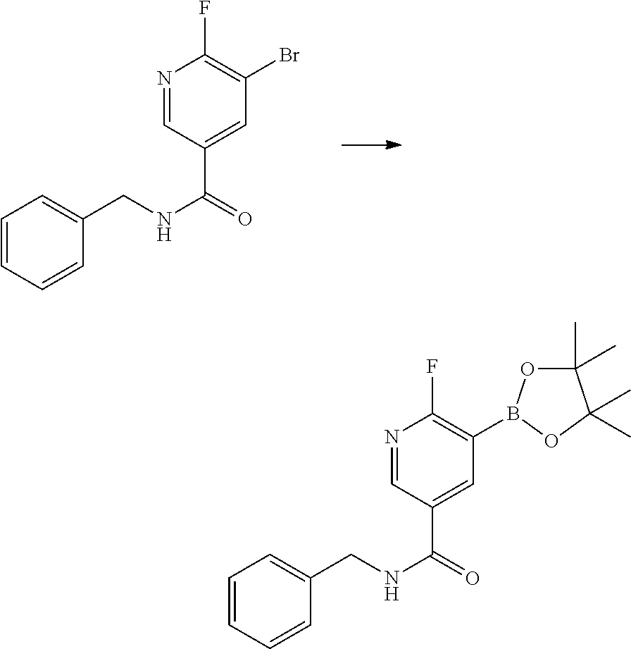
N1=CC(C(=O)NCC2=CC=CC=C2)=CC(Br)=C1F.N1=CC(C(=O)NCC2=CC=CC=C2)=CC(B2OC(C)(C)C(C)(C)O2)=C1F
